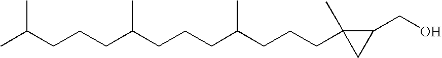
CC(CCCC(CCCC(CCCC1(C)CC1CO)C)C)C
